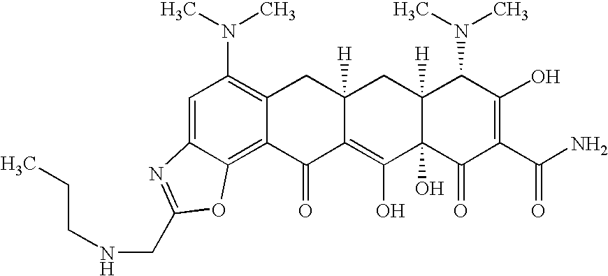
C1=C2C(=C3C(=C1N(C)C)CC1([H])C(=C(O)C4(O)C([H])(C1)C(N(C)C)C(O)=C(C(N)=O)C4=O)C3=O)OC(CNCCC)=N2
